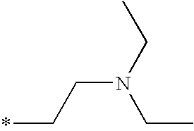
*CCN(CC)CC
